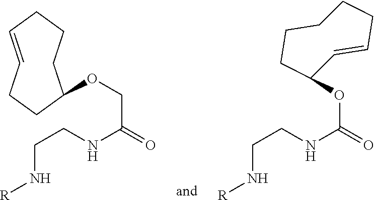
C1=CCCCC(OCC(NCCN[R])=O)CC1.C1(OC(NCCN[R])=O)C=CCCCCC1
